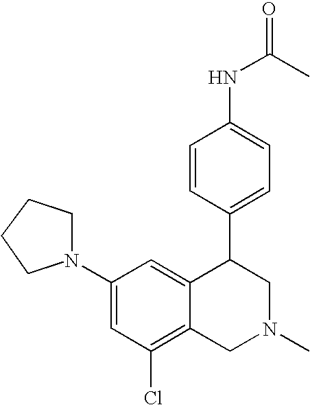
C1=CC(C2C3=CC(N4CCCC4)=CC(Cl)=C3CN(C)C2)=CC=C1NC(C)=O
